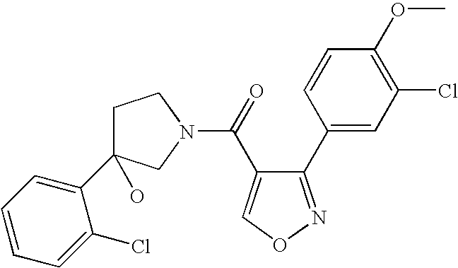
C1C(C2=CC=CC=C2Cl)(O)CN(C(=O)C2=CON=C2C2=CC(Cl)=C(OC)C=C2)C1
